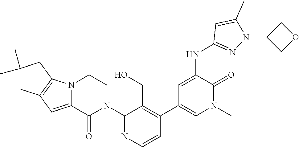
C1(N2CCN3C(=CC4=C3CC(C)(C)C4)C2=O)=NC=CC(C2=CN(C)C(=O)C(NC3=NN(C4COC4)C(C)=C3)=C2)=C1CO
